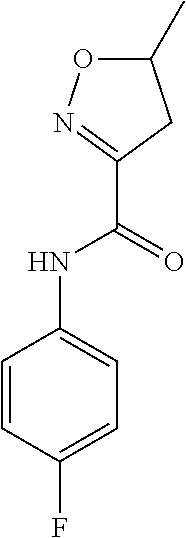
C1(NC(C2=NOC(C)C2)=O)=CC=C(F)C=C1
